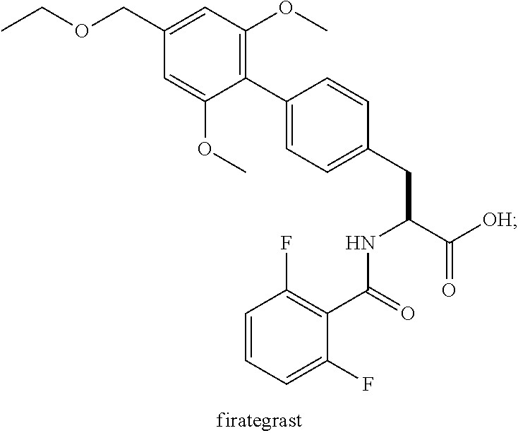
C1(C2=C(OC)C=C(COCC)C=C2OC)=CC=C(CC(C([OH])=O)NC(C2=C(F)C=CC=C2F)=O)C=C1
